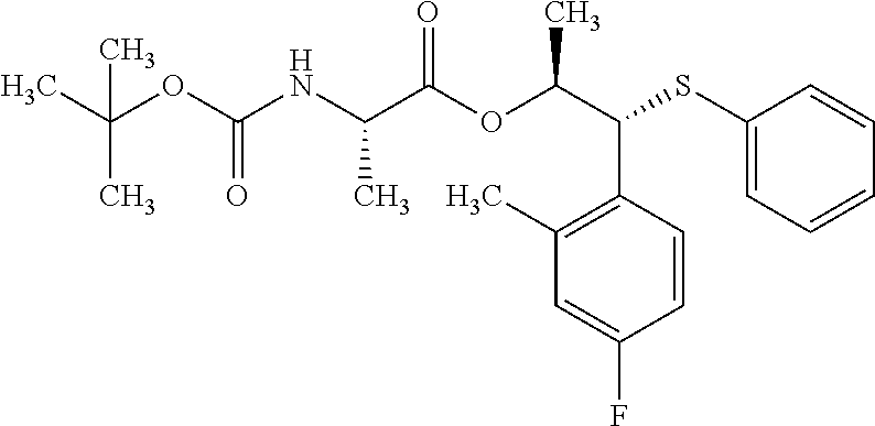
CC(OC(NC(C(OC(C(SC1=CC=CC=C1)C1=C(C)C=C(F)C=C1)C)=O)C)=O)(C)C
